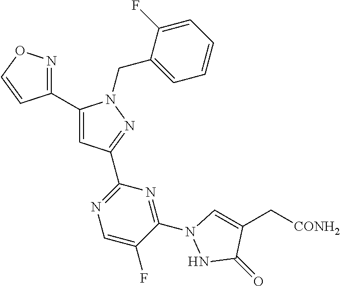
C1(C2=NOC=C2)=CC(C2=NC=C(F)C(N3NC(=O)C(C[CONH2])=C3)=N2)=NN1CC1=CC=CC=C1F
